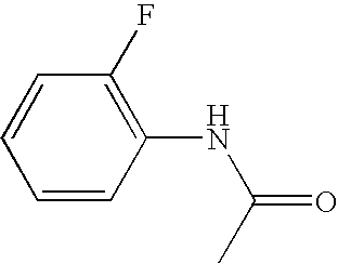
C1(NC(=O)C)=C(F)C=CC=C1
